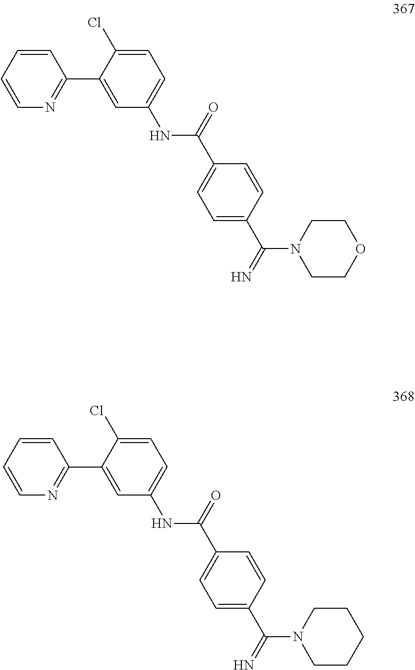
C1=CC=CN=C1C1=CC(NC(C2=CC=C(C(N3CCOCC3)=N)C=C2)=O)=CC=C1Cl.C1=CC=CN=C1C1=CC(NC(C2=CC=C(C(N3CCCCC3)=N)C=C2)=O)=CC=C1Cl
